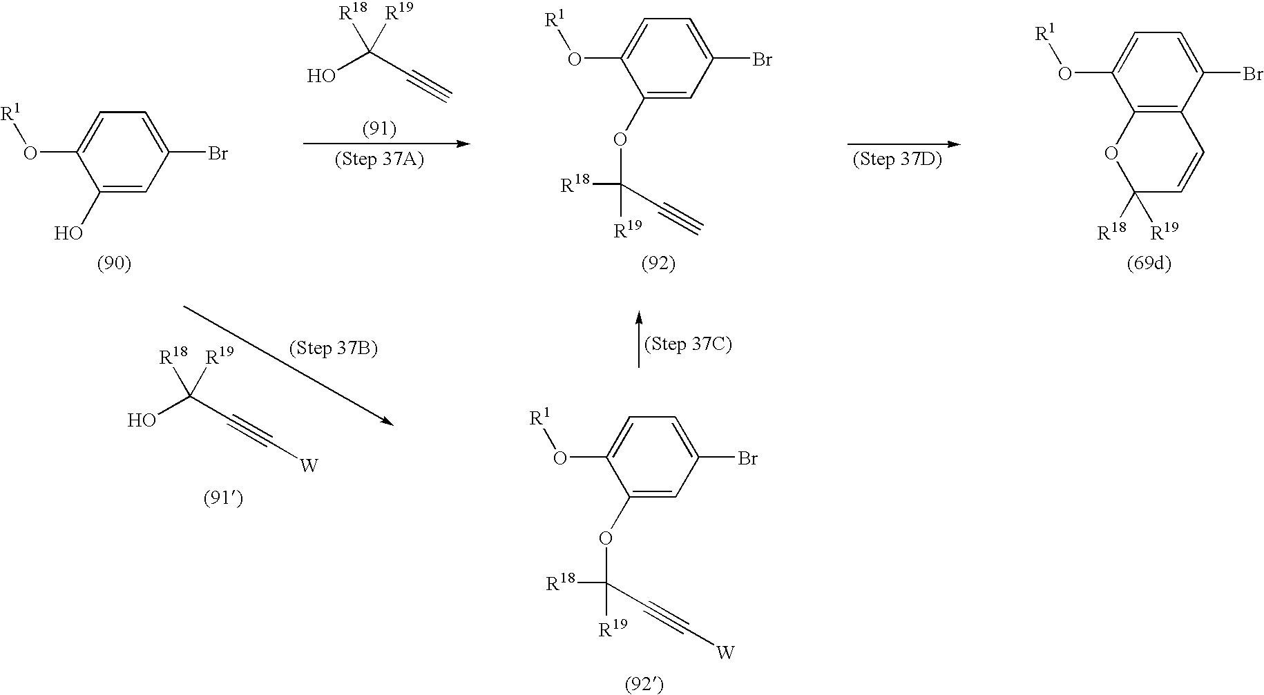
C1(O)=CC(Br)=CC=C1O[R1].C1(OC([R18])([R19])C#C)=CC(Br)=CC=C1O[R1].C(O)(C#C)([R18])[R19].C12=C(C(Br)=CC=C1O[R1])C=CC([R18])([R19])O2.C(O)(C#C[W])([R18])[R19].C(C#C[W])([R19])([R18])OC1=CC(Br)=CC=C1O[R1]
